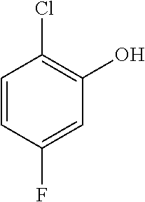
C1=CC(F)=CC(O)=C1Cl
